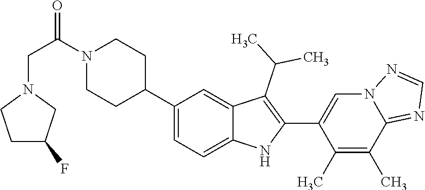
C1(C2CCN(C(CN3CCC(F)C3)=O)CC2)=CC=C2C(=C1)C(C(C)C)=C(C1=CN3C(=NC=N3)C(C)=C1C)N2
